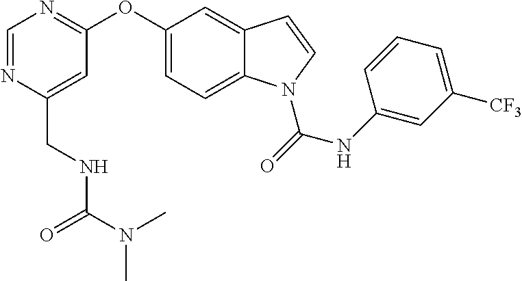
C(C1=CC(OC2=CC=C3C(=C2)C=CN3C(NC2=CC([CF3])=CC=C2)=O)=NC=N1)NC(N(C)C)=O
